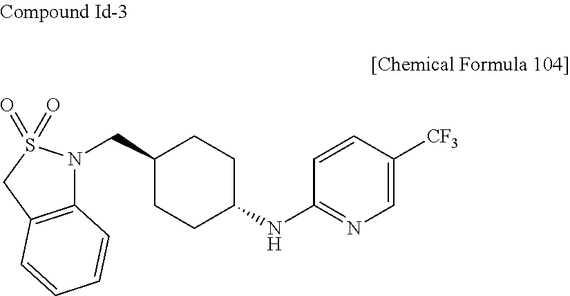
C12=C(CS(=O)(=O)N1CC1CCC(NC3=NC=C([CF3])C=C3)CC1)C=CC=C2
